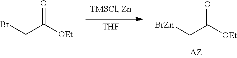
[THF].[BrZn]CC([OEt])=O.BrCC([OEt])=O
